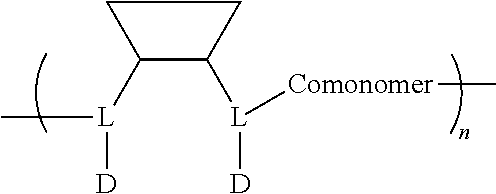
C1CC([L](C)[D])C1[L]([D])[Comonomer]C
